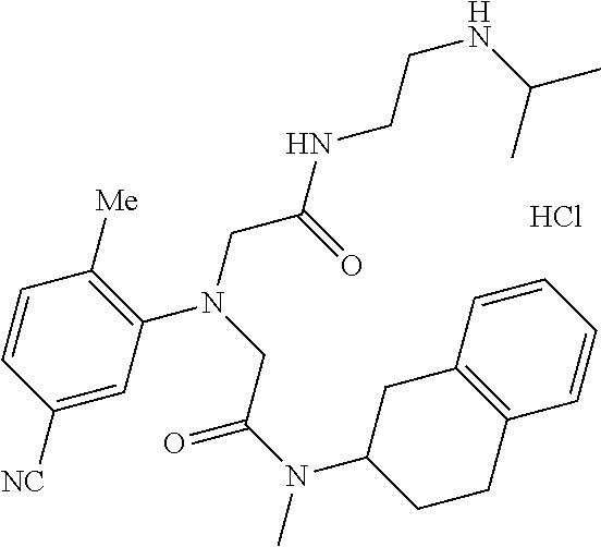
Cl.C1=C([NC])C=CC([Me])=C1N(CC(NCCNC(C)C)=O)CC(N(C)C1CCC2=C(C1)C=CC=C2)=O
